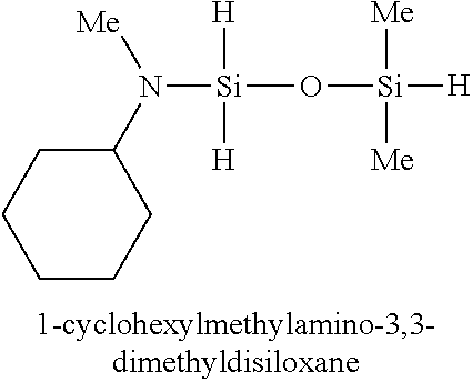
[Si](O[Si]([H])([Me])[Me])([H])([H])N(C1CCCCC1)[Me]
